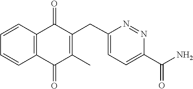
C1=CC2=C(C=C1)C(=O)C(CC1=CC=C(C(N)=O)N=N1)=C(C)C2=O
